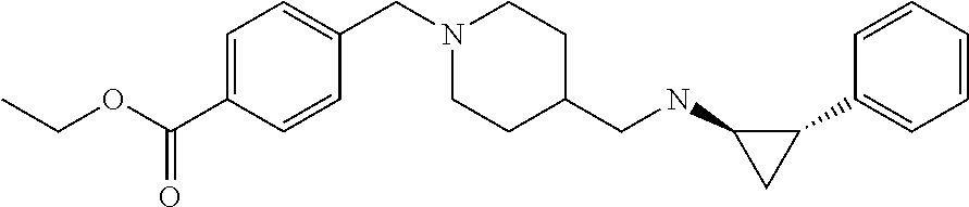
C1(C2=CC=CC=C2)C(NCC2CCN(CC3=CC=C(C(OCC)=O)C=C3)CC2)C1
